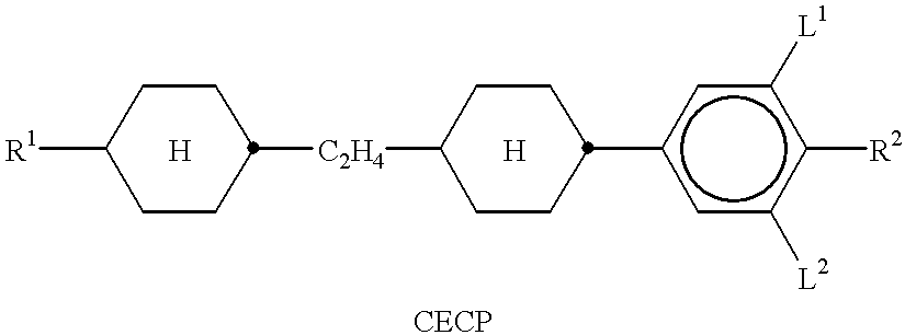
[R1]C1CCC([C2H4]C2CCC(c3cc([L2])c([R2])c([L1])c3)CC2)CC1.[H].[H]
